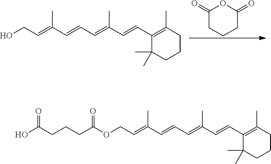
C1(=O)CCCC(=O)O1.OCC=C(C=CC=C(C=CC1=C(C)CCCC1(C)C)C)C.O(CC=C(C=CC=C(C=CC1=C(C)CCCC1(C)C)C)C)C(CCCC(O)=O)=O
